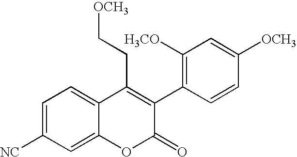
C1=C([NC])C=C2C(=C1)C(CC[OCH3])=C(C1=C([H3CO])C=C([OCH3])C=C1)C(=O)O2
